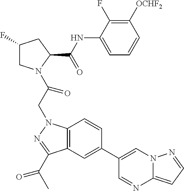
C1(F)CN(C(CN2C3=C(C(C(C)=O)=N2)C=C(C2=CN4C(=CC=N4)N=C2)C=C3)=O)C(C(NC2=CC=CC([OCHF2])=C2F)=O)C1
